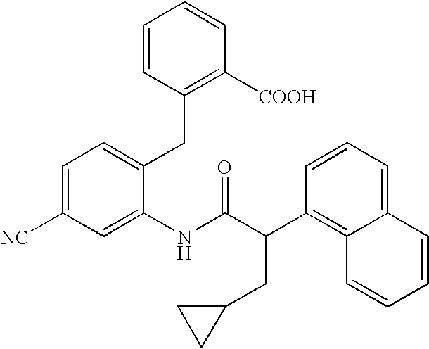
C1=C([NC])C=C(NC(C(C2=C3C(=CC=C2)C=CC=C3)CC2CC2)=O)C(CC2=C([COOH])C=CC=C2)=C1
